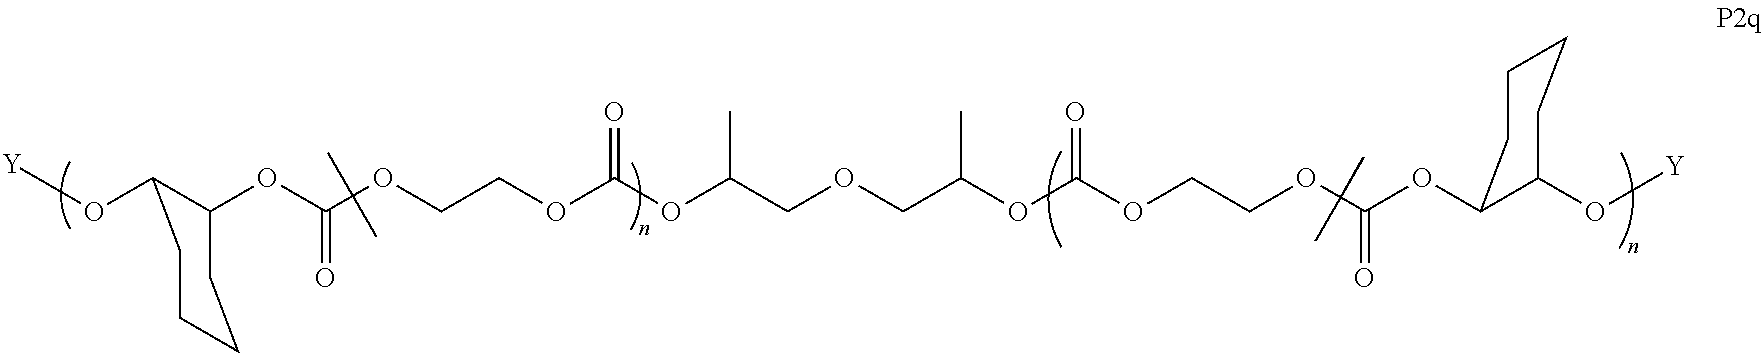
[Y]OC1C(OC(OCCOC(OC(COCC(OC(OCCOC(OC2C(O[Y])CCCC2)=O)=O)C)C)=O)=O)CCCC1
